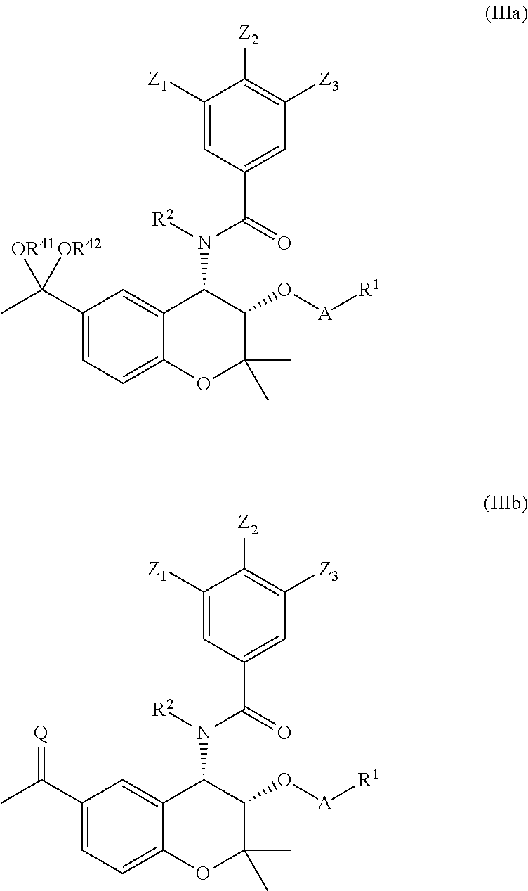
C1([Z1])=CC(C(=O)N([R2])C2C3=CC(C(C)([OR41])[OR42])=CC=C3OC(C)(C)C2O[A][R1])=CC([Z3])=C1[Z2].C1([Z1])=CC(C(=O)N([R2])C2C3=CC(C(C)=[Q])=CC=C3OC(C)(C)C2O[A][R1])=CC([Z3])=C1[Z2]
